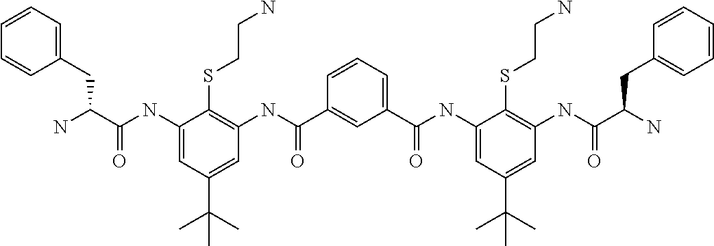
C1=CC=C(C(NC2=CC(C(C)(C)C)=CC(NC(C(N)CC3=CC=CC=C3)=O)=C2SCCN)=O)C=C1C(NC1=C(SCCN)C(NC(C(N)CC2=CC=CC=C2)=O)=CC(C(C)(C)C)=C1)=O
